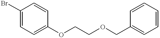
C1(Br)=CC=C(OCCOCC2=CC=CC=C2)C=C1
